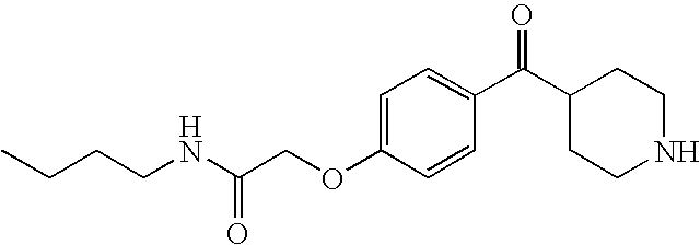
C1(C(C2=CC=C(OCC(NCCCC)=O)C=C2)=O)CCNCC1
